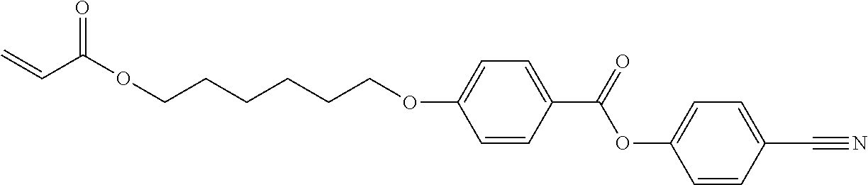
C(CCCCCOC1=CC=C(C(=O)OC2=CC=C(C#N)C=C2)C=C1)OC(C=C)=O
